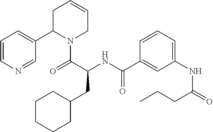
C1=CN=CC(C2N(C(=O)C(NC(=O)C3=CC(NC(CCC)=O)=CC=C3)CC3CCCCC3)CC=CC2)=C1
